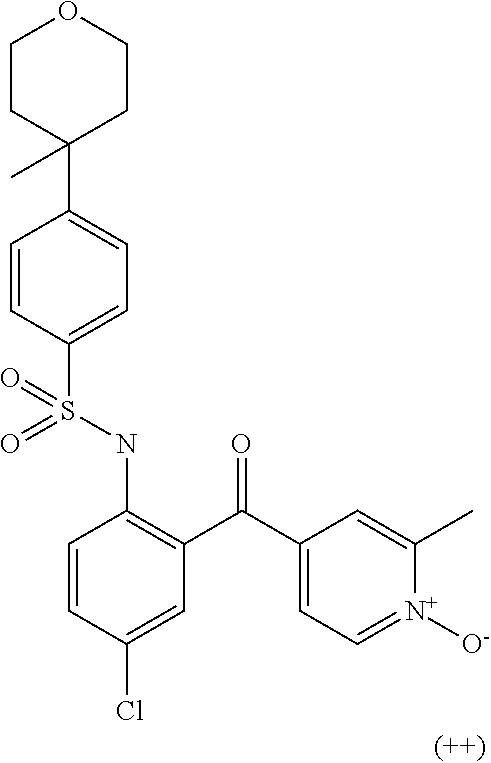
C1=CC(S(NC2=C(C(C3=CC=[N+]([O-])C(C)=C3)=O)C=C(Cl)C=C2)(=O)=O)=CC=C1C1(C)CCOCC1
